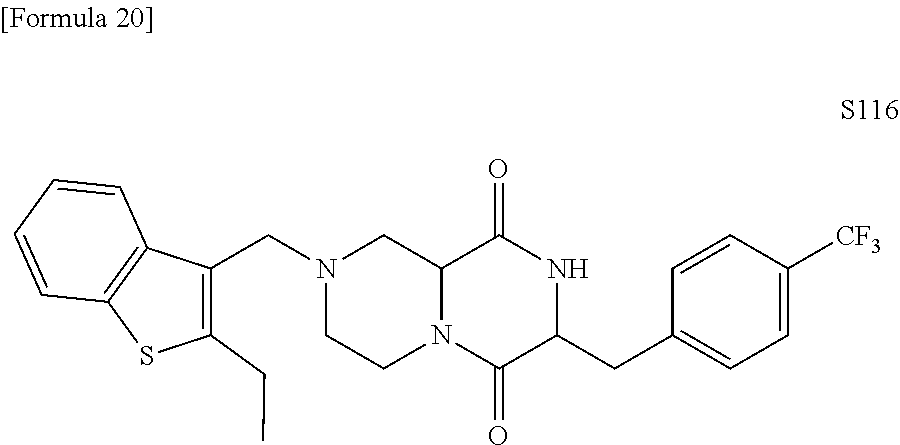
N1(CC2=C(CC)SC3=C2C=CC=C3)CCN2C(C1)C(=O)NC(CC1=CC=C([CF3])C=C1)C2=O
